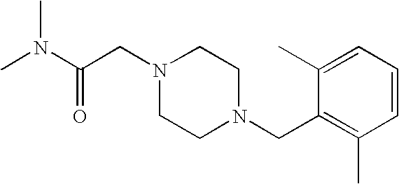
C(N1CCN(CC2=C(C)C=CC=C2C)CC1)C(N(C)C)=O
